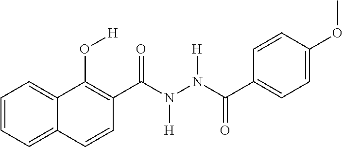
C1(C(N(N(C(C2=CC=C(OC)C=C2)=O)[H])[H])=O)=C(O[H])C2=CC=CC=C2C=C1
